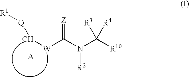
C(N(C([R10])([R4])[R3])[R2])(=[Z])[W]C[Q][R1].[A]
